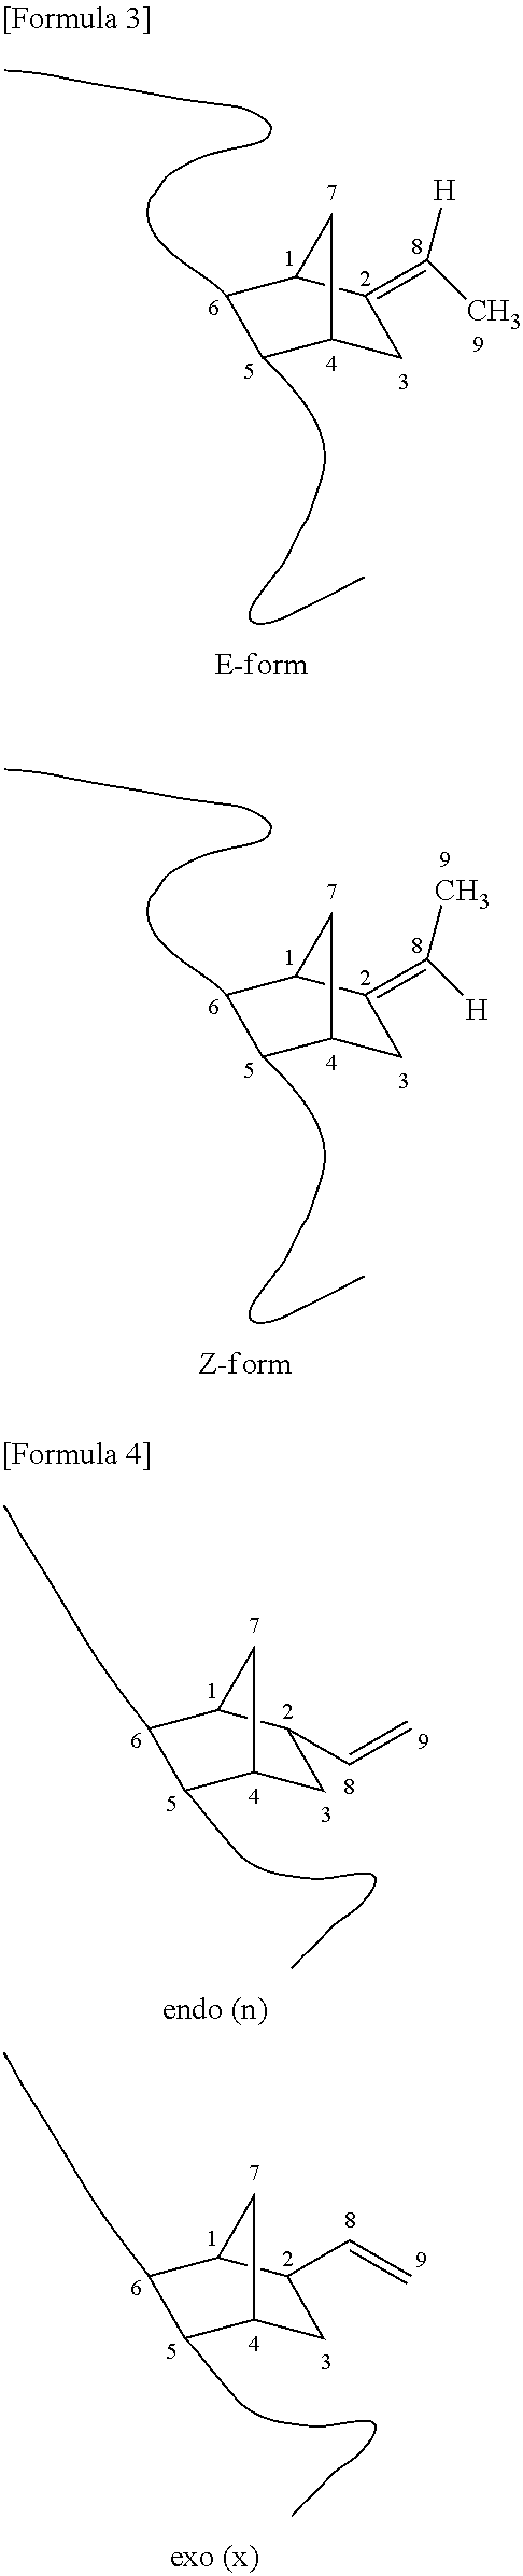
C1C2CCC(C1=C([H])C)C2.C1C2CCC(C2)C1C=C.C1C2CCC(C1=C(C)[H])C2.C1C2CCC(C1C=C)C2
